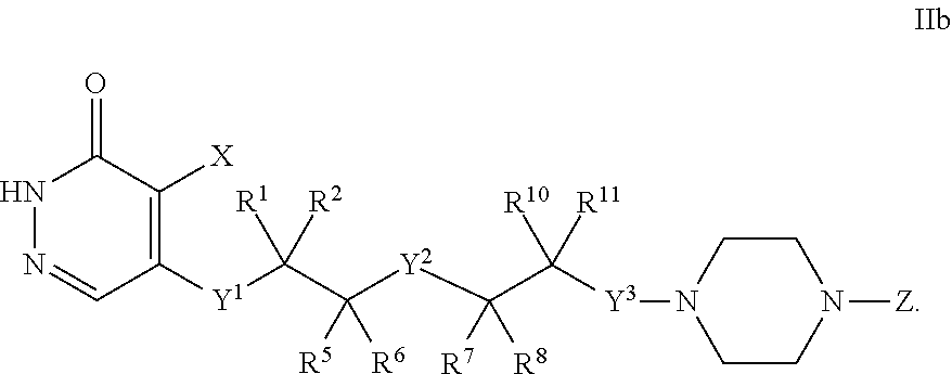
C1([Y1]C(C([Y2]C(C([Y3]N2CCN([Z])CC2)([R10])[R11])([R7])[R8])([R5])[R6])([R1])[R2])=C([X])C(=O)NN=C1
